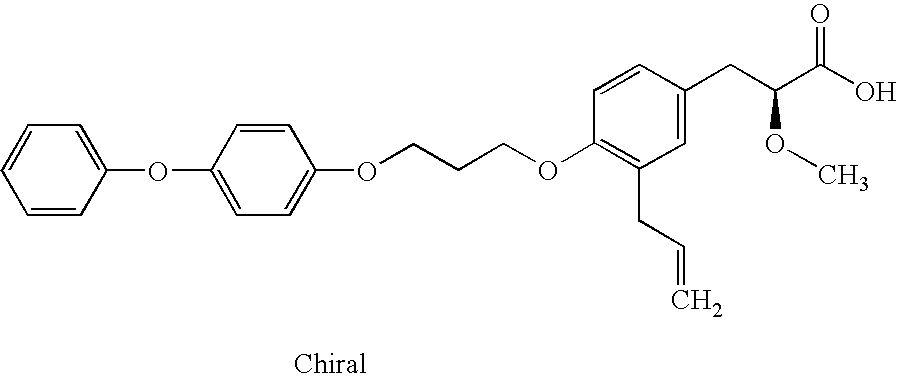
O(C1=C(CC=C)C=C(CC(C(O)=O)OC)C=C1)CCCOC1=CC=C(OC2=CC=CC=C2)C=C1
